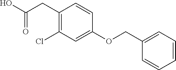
C(=O)(CC1=C(Cl)C=C(OCC2=CC=CC=C2)C=C1)O
